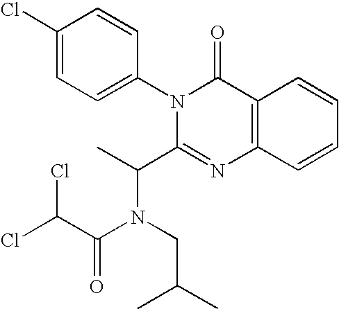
C1(Cl)=CC=C(N2C(C(C)N(CC(C)C)C(C(Cl)Cl)=O)=NC3=C(C2=O)C=CC=C3)C=C1
